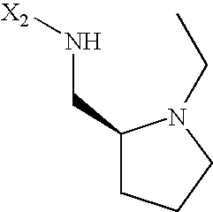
C1(CN[X2])CCCN1CC
